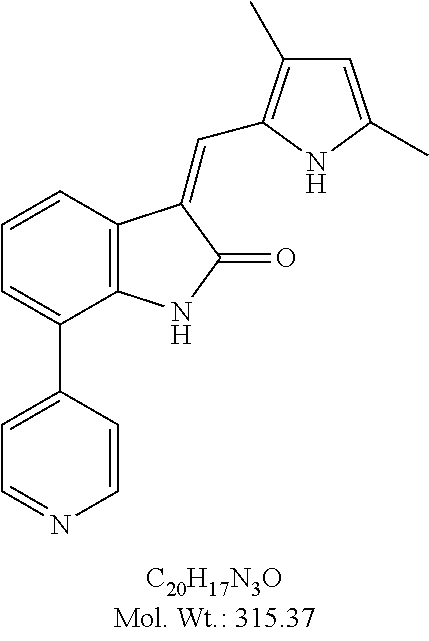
C1=CC2=C(C(C3=CC=NC=C3)=C1)NC(=O)C2=CC1=C(C)C=C(C)N1
